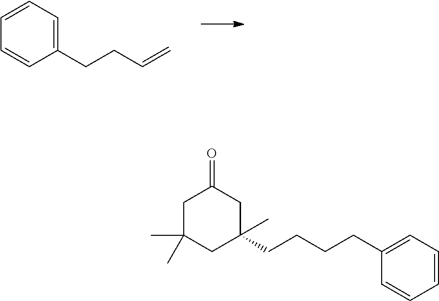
C1(CCC=C)=CC=CC=C1.C1C(C)(C)CC(C)(CCCCC2=CC=CC=C2)CC1=O
